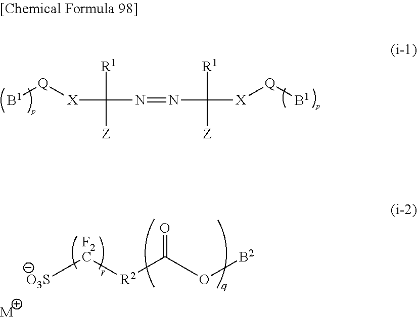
[B1][Q][X]C([R1])([Z])N=NC([R1])([Z])[X][Q][B1].[O3S][F2C][R2]C(O[B2])=O.[M]
